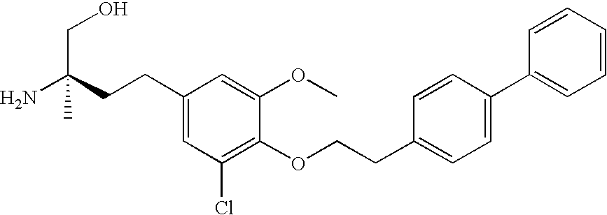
C1(CCC(N)(CO)C)=CC(Cl)=C(OCCC2=CC=C(C3=CC=CC=C3)C=C2)C(OC)=C1
